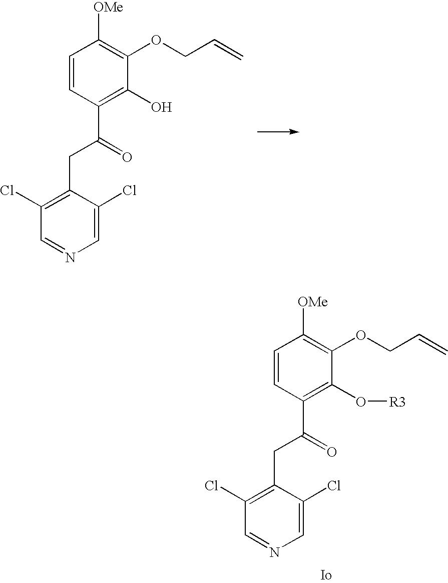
C1(CC(C2=C(O)C(OCC=C)=C([OMe])C=C2)=O)=C(Cl)C=NC=C1Cl.C1(CC(C2=C(O[R3])C(OCC=C)=C([OMe])C=C2)=O)=C(Cl)C=NC=C1Cl.[Io]
